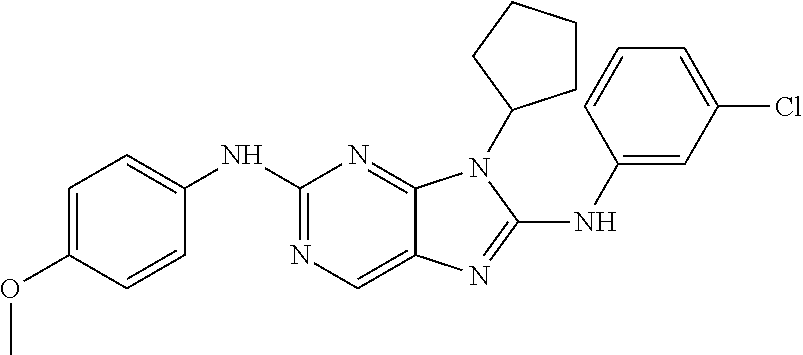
C1(NC2=CC=C(OC)C=C2)=NC=C2C(=N1)N(C1CCCC1)C(NC1=CC(Cl)=CC=C1)=N2
